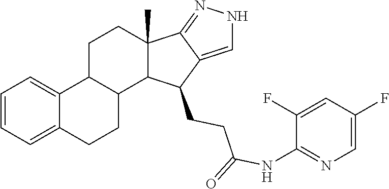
C1=CC=C2C(=C1)C1C(CC2)C2C(C)(CC1)C1=NNC=C1C2CCC(=O)NC1=NC=C(F)C=C1F
